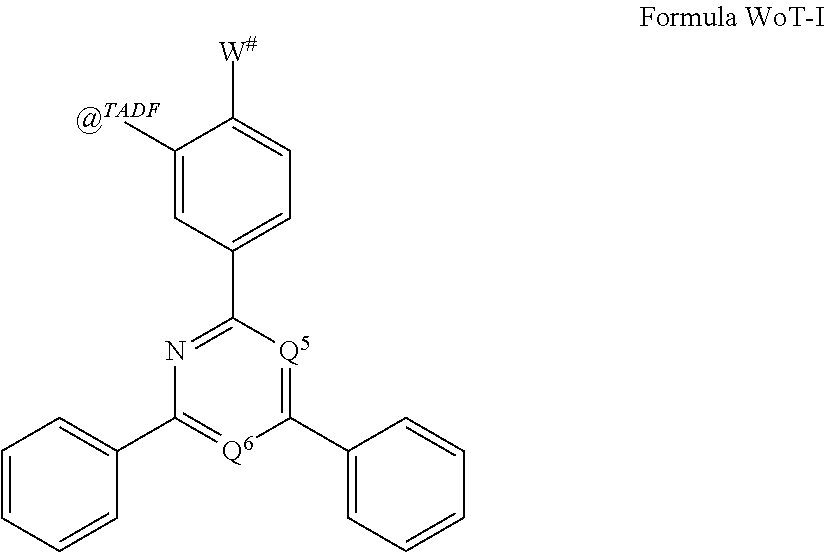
C1([@TADF])=CC(C2=NC(C3=CC=CC=C3)=[Q6]C(C3=CC=CC=C3)=[Q5]2)=CC=C1[W#]
